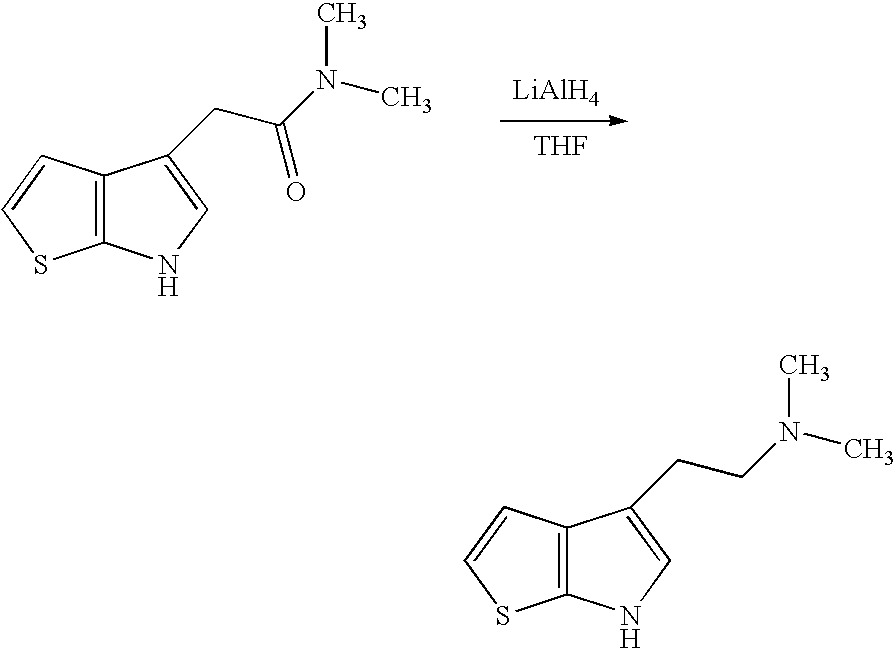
C12=C(C=CS1)C(CC(N(C)C)=O)=CN2.[LiAlH4].[THF].C12=C(C=CS1)C(CCN(C)C)=CN2
